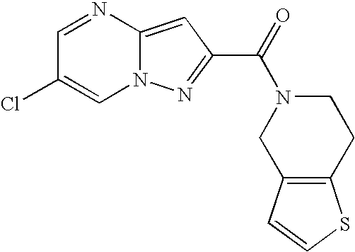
C1=NC2=CC(C(=O)N3CC4=C(CC3)SC=C4)=NN2C=C1Cl
